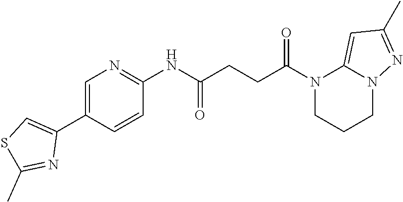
N1(C(=O)CCC(=O)NC2=NC=C(C3=CSC(C)=N3)C=C2)CCCN2C1=CC(C)=N2
